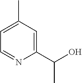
C1=C(C)C=C(C(O)C)N=C1
